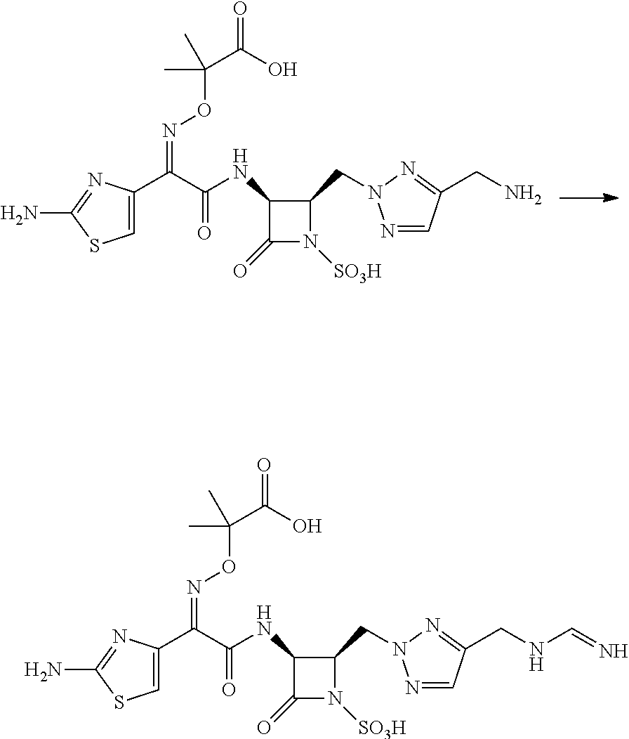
C1(C(C(NC2C(CN3N=CC(CN)=N3)N([SO3H])C2=O)=O)=NOC(C)(C(O)=O)C)=CSC(N)=N1.C1(C(C(NC2C(CN3N=CC(CNC=N)=N3)N([SO3H])C2=O)=O)=NOC(C)(C(O)=O)C)=CSC(N)=N1
